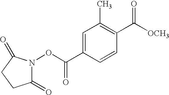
C1(=O)N(OC(C2=CC(C)=C(C([OCH3])=O)C=C2)=O)C(=O)CC1
